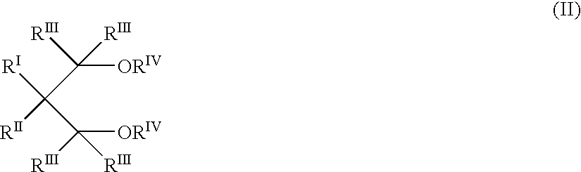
C([ORIV])(C(C([ORIV])([RIII])[RIII])([RII])[RI])([RIII])[RIII]
